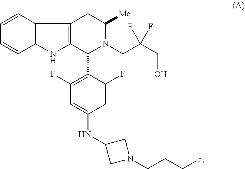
C12=C(C=CC=C1)C1=C(N2)C(C2=C(F)C=C(NC3CN(CCCF)C3)C=C2F)N(CC(CO)(F)F)C([Me])C1
